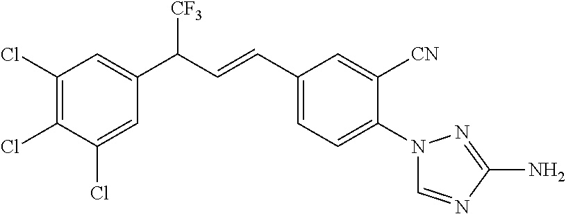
C1(Cl)=C(Cl)C(Cl)=CC(C([CF3])C=CC2=CC=C(N3C=NC(N)=N3)C([CN])=C2)=C1
